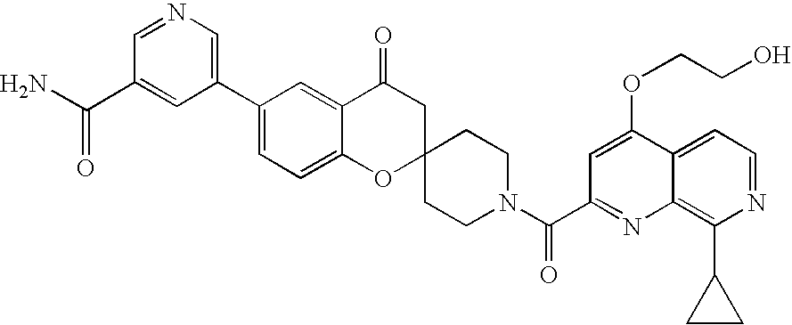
C12=CC=C(C3=CN=CC(C(N)=O)=C3)C=C1C(=O)CC1(O2)CCN(C(C2=NC3=C(C4CC4)N=CC=C3C(OCCO)=C2)=O)CC1
